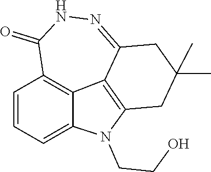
CC1(C)CC2=C3C4=C(C=CC=C4N2CCO)C(=O)NN=C3C1
